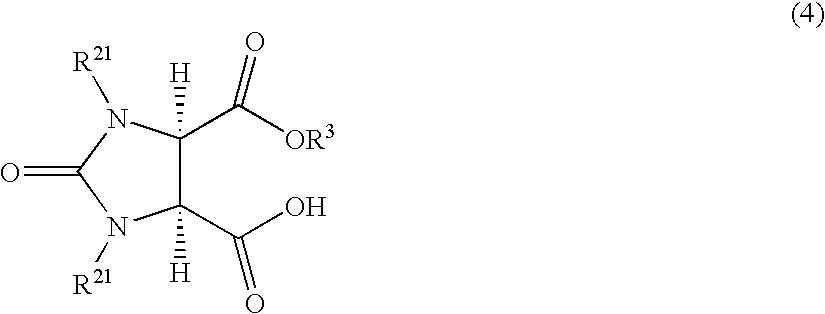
C1(C([OR3])=O)([H])C(C(O)=O)([H])N([R21])C(=O)N1[R21]
